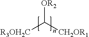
[OR2]C([CH2OR1])[R3OH2C]
